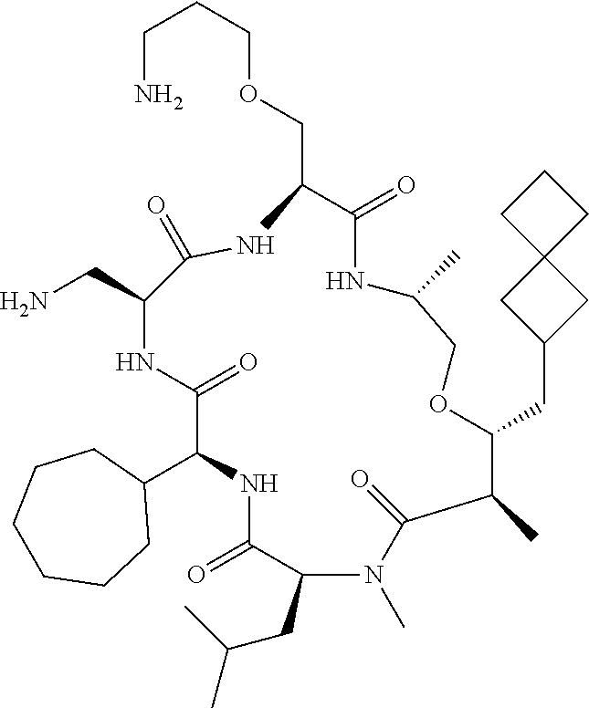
C1(C2NC(=O)C(CC(C)C)N(C)C(=O)C(C)C(CC3CC4(C3)CCC4)OCC(C)NC(=O)C(COCCCN)NC(=O)C(CN)NC2=O)CCCCCC1
